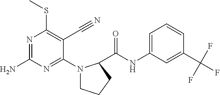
C1(N2CCCC2C(NC2=CC=CC(C(F)(F)F)=C2)=O)=NC(N)=NC(SC)=C1C#N
